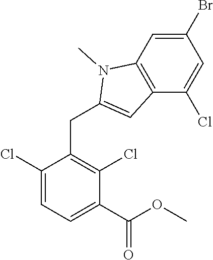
C1(Cl)=CC=C(C(OC)=O)C(Cl)=C1CC1=CC2=C(N1C)C=C(Br)C=C2Cl
